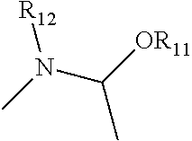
N(C)(C(C)[OR11])[R12]
